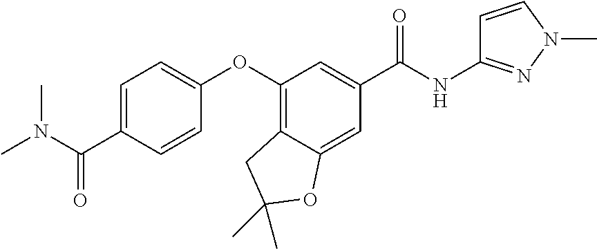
C1=C(C(N(C)C)=O)C=CC(OC2=C3C(=CC(C(=O)NC4=NN(C)C=C4)=C2)OC(C)(C)C3)=C1
